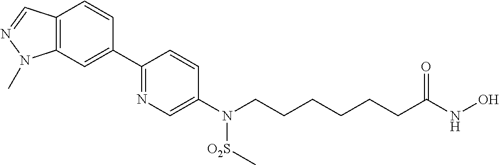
C12=C(C=C(C3=NC=C(N(CCCCCCC(NO)=O)[O2S]C)C=C3)C=C1)N(C)N=C2
